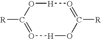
O1C([R])=O[H]OC([R])=O[H]1
